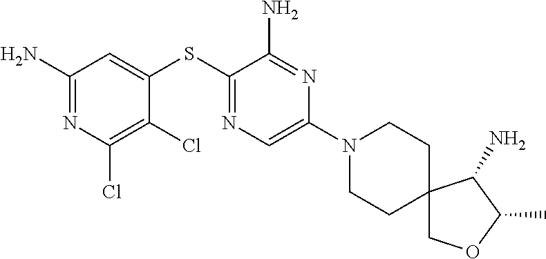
C1=C(SC2=NC=C(N3CCC4(CC3)COC(C)C4N)N=C2N)C(Cl)=C(Cl)N=C1N
